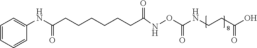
C1=CC=CC(NC(CCCCCCC(NOC(NCCC(O)=O)=O)=O)=O)=C1
